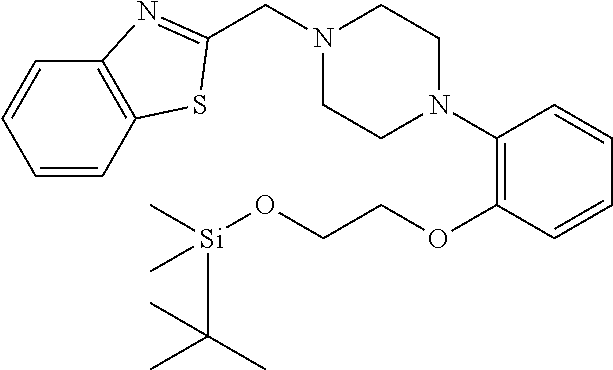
C1=CC2=C(C=C1)N=C(CN1CCN(C3=C(OCCO[Si](C)(C)C(C)(C)C)C=CC=C3)CC1)S2
